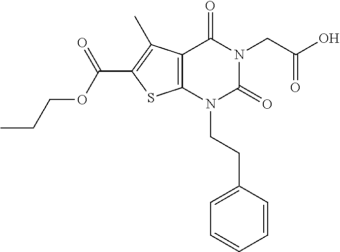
C12=C(N(CCC3=CC=CC=C3)C(=O)N(CC(O)=O)C1=O)SC(C(OCCC)=O)=C2C
